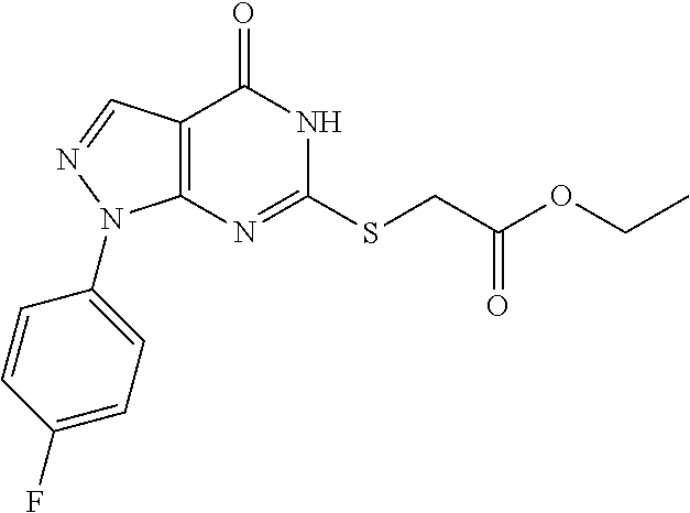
C12=C(N=C(SCC(OCC)=O)NC1=O)N(C1=CC=C(F)C=C1)N=C2
